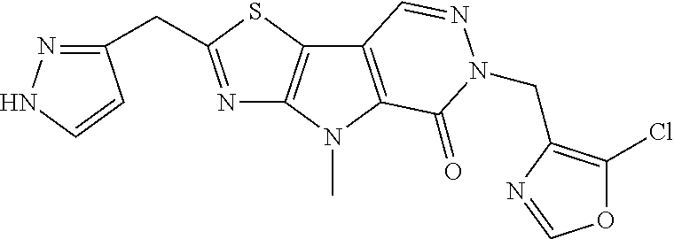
N1=C(CC2=NNC=C2)SC2=C1N(C)C1=C2C=NN(CC2=C(Cl)OC=N2)C1=O
